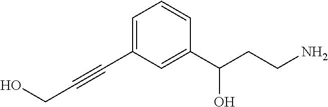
C(C1=CC=CC(C(CCN)O)=C1)#CCO
